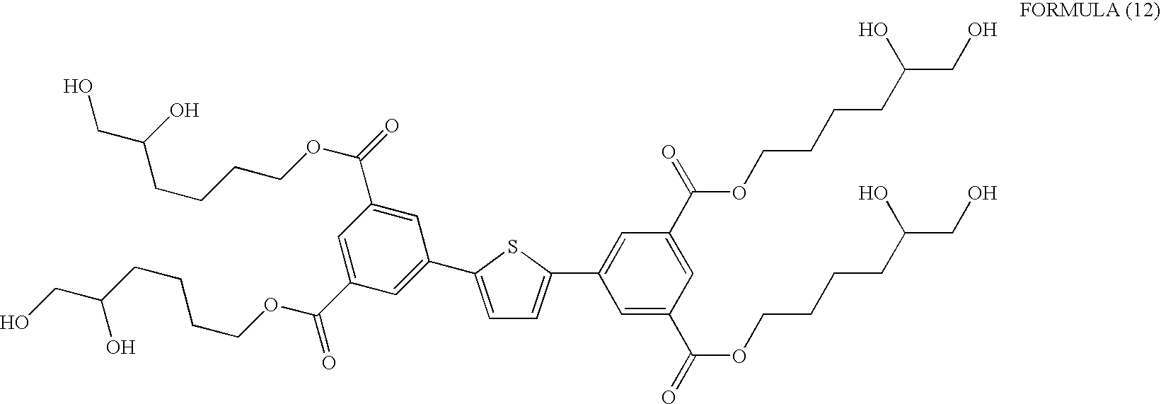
C1(C2=CC=C(C3=CC(C(=O)OCCCCC(CO)O)=CC(C(OCCCCC(CO)O)=O)=C3)S2)=CC(C(=O)OCCCCC(CO)O)=CC(C(=O)OCCCCC(CO)O)=C1
